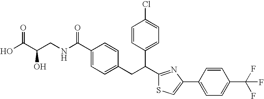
OC(C(CNC(C1=CC=C(CC(C2=NC(C3=CC=C(C(F)(F)F)C=C3)=CS2)C2=CC=C(Cl)C=C2)C=C1)=O)O)=O
